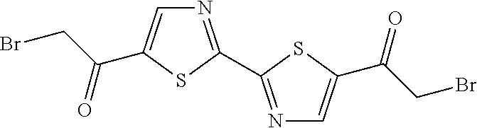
N1=C(C2=NC=C(C(CBr)=O)S2)SC(C(CBr)=O)=C1
